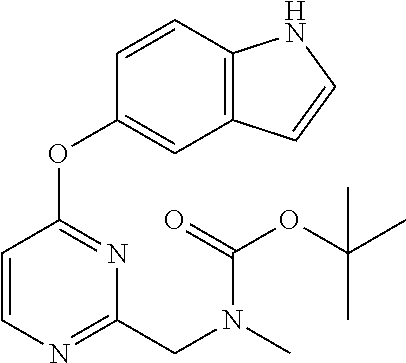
C1=CN=C(CN(C)C(OC(C)(C)C)=O)N=C1OC1=CC2=C(C=C1)NC=C2
